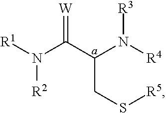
[R1]N(C(C(CS[R5])N([R4])[R3])=[W])[R2]
